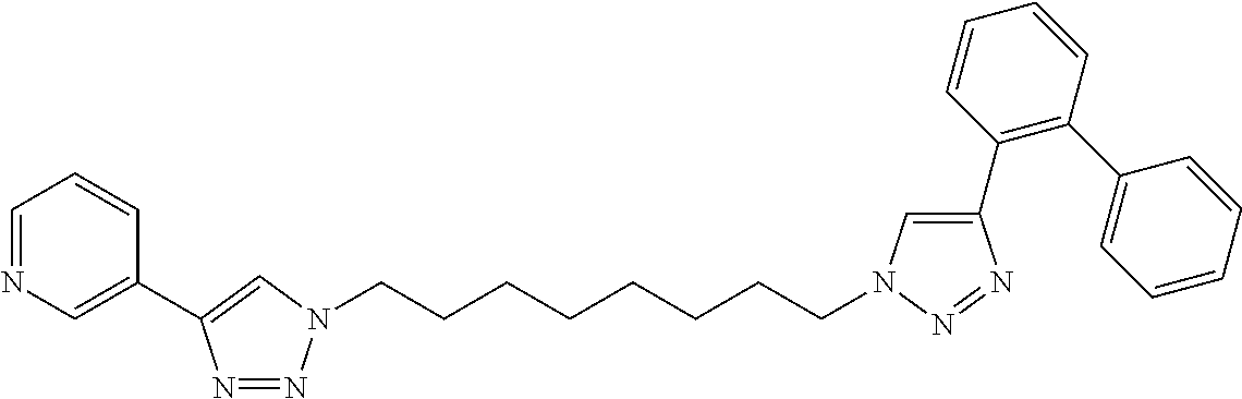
C(CCCCCCCN1N=NC(C2=CN=CC=C2)=C1)N1C=C(C2=C(C3=CC=CC=C3)C=CC=C2)N=N1
